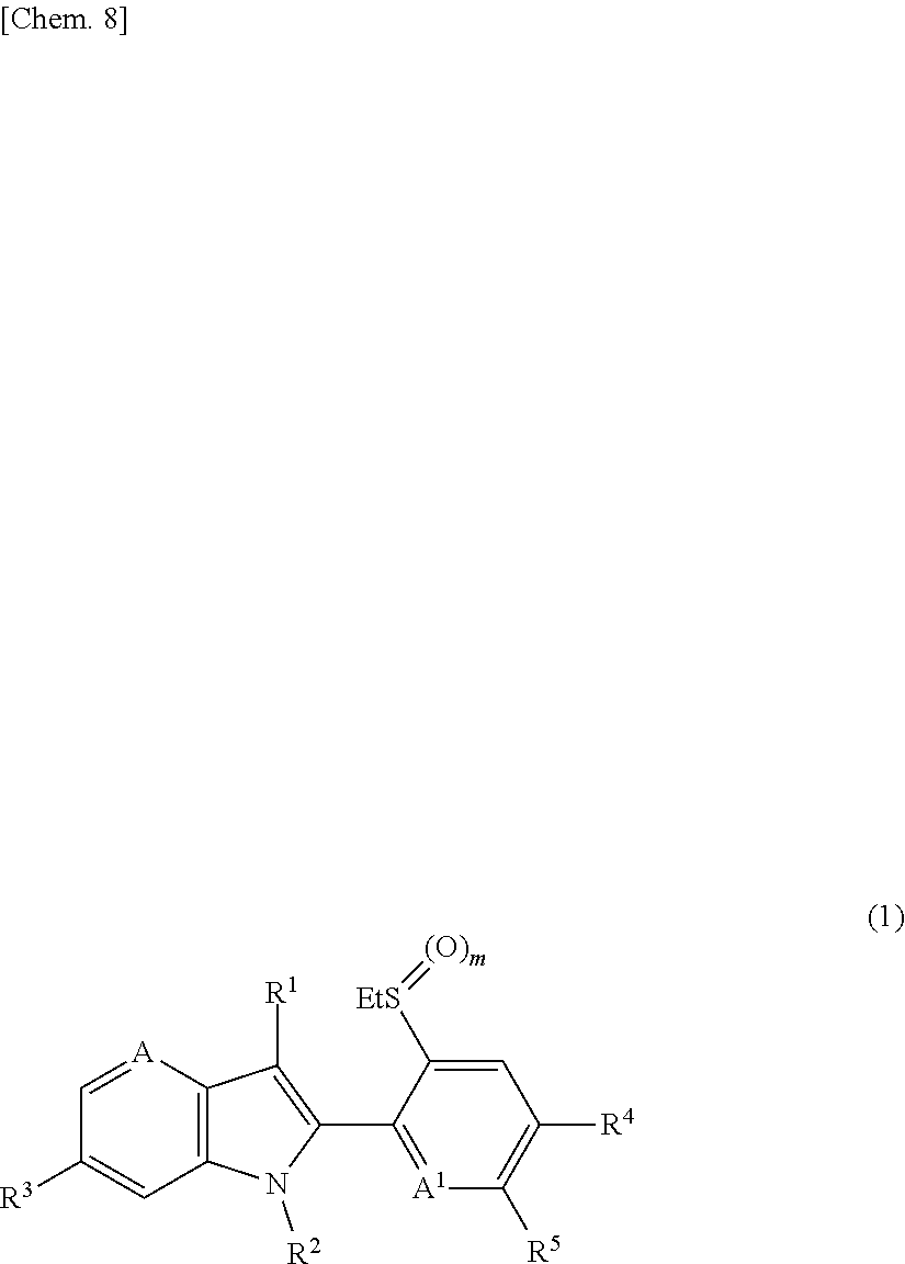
C12=C([A]=CC([R3])=C1)C([R1])=C(C1=[A1]C([R5])=C([R4])C=C1[EtS]=[(O)m])N2[R2]
